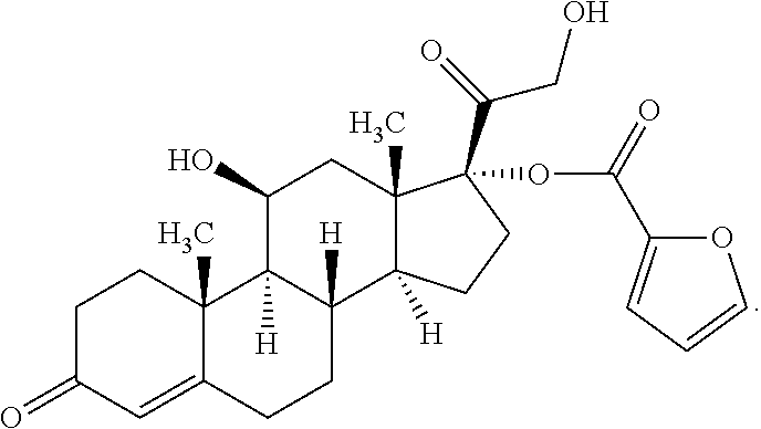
C1C(=O)C=C2C(C)(C1)C1([H])C([H])(CC2)C2([H])C(C)(CC1O)C(C(CO)=O)(OC(C1=CC=CO1)=O)CC2
